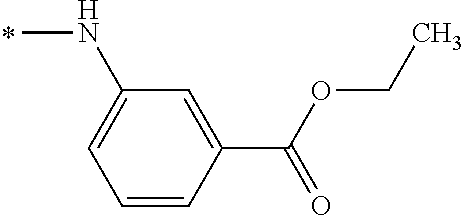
CNC1=CC=CC(C(OCC)=O)=C1
